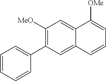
C1([MeO])=C(C2=CC=CC=C2)C=C2C(=C1)C([OMe])=CC=C2
